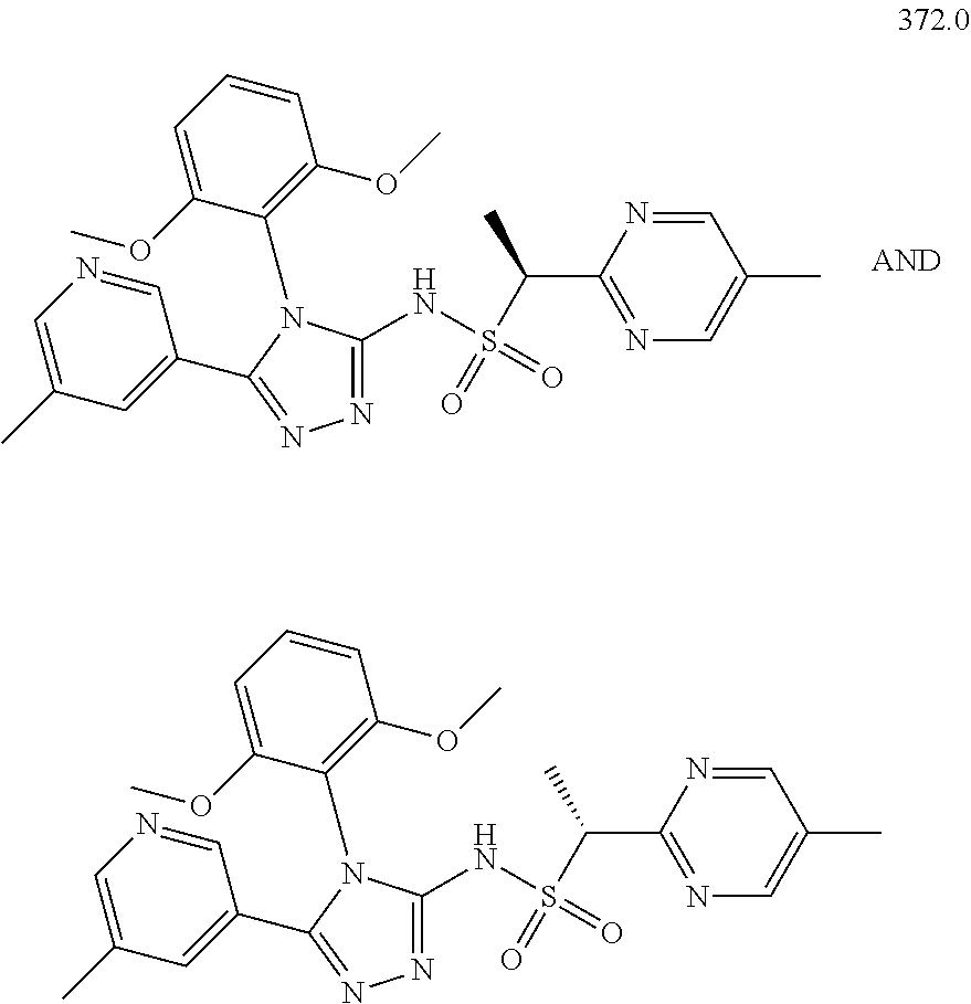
N(S(C(C)C1=NC=C(C)C=N1)(=O)=O)C1=NN=C(C2=CC(C)=CN=C2)N1C1=C(OC)C=CC=C1OC.N(S(C(C)C1=NC=C(C)C=N1)(=O)=O)C1=NN=C(C2=CC(C)=CN=C2)N1C1=C(OC)C=CC=C1OC
